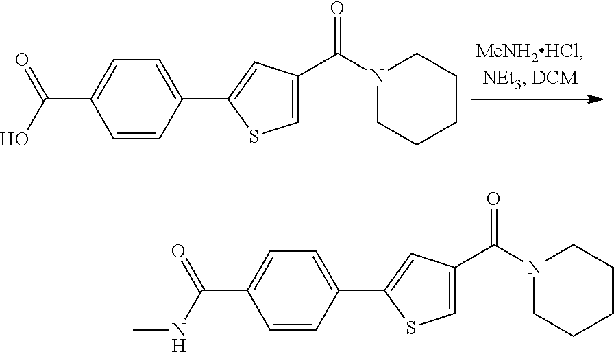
C(C1=CC=C(C2=CC(C(N3CCCCC3)=O)=CS2)C=C1)(O)=O.C(C1=CC=C(C2=CC(C(N3CCCCC3)=O)=CS2)C=C1)(NC)=O
